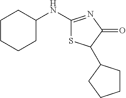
C1CCCC(NC2=NC(=O)C(C3CCCC3)S2)C1
